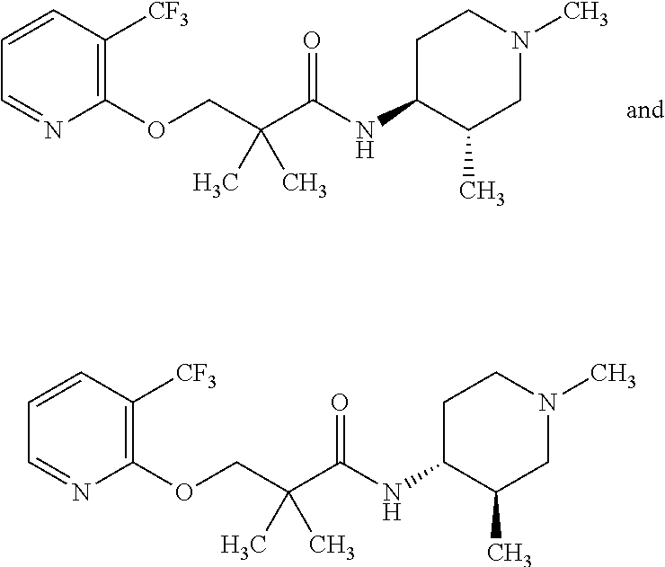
C1=CC([CF3])=C(OCC(C(=O)NC2CCN(C)CC2C)(C)C)N=C1.C1=CC([CF3])=C(OCC(C(=O)NC2CCN(C)CC2C)(C)C)N=C1
